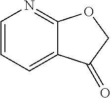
C1=CC=C2C(=N1)OCC2=O
